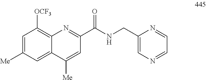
C1=C([Me])C=C2C(=C1[OCF3])N=C(C(NCC1=CN=CC=N1)=O)C=C2[Me]
